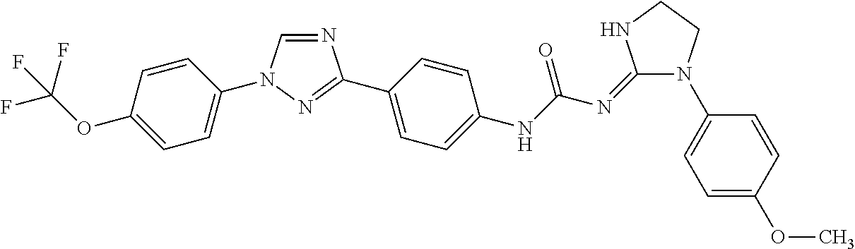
N1=CN(C2=CC=C(OC(F)(F)F)C=C2)N=C1C1=CC=C(NC(N=C2N(C3=CC=C(OC)C=C3)CCN2)=O)C=C1
